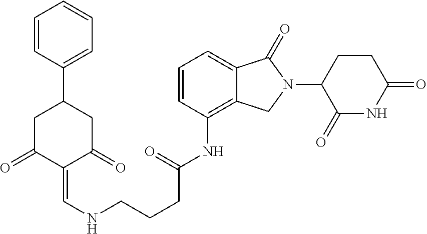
C1=CC(NC(CCCNC=C2C(=O)CC(C3=CC=CC=C3)CC2=O)=O)=C2C(=C1)C(=O)N(C1CCC(=O)NC1=O)C2
